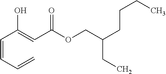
C(=CC=C)C(O)=CC(OCC(CCCC)CC)=O
